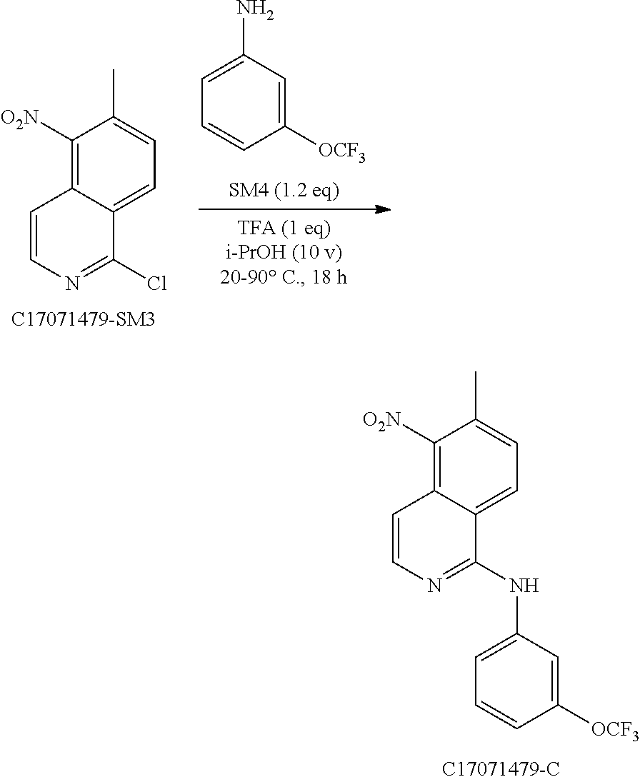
C1([O2N])=C2C(=CC=C1C)C(NC1=CC=CC([OCF3])=C1)=NC=C2.C1([O2N])=C2C(=CC=C1C)C(Cl)=NC=C2.C1([OCF3])=CC(N)=CC=C1
